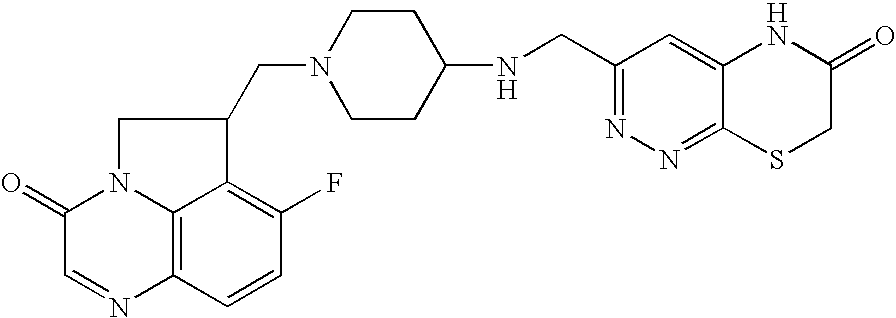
C1(=O)C=NC2=C3N1CC(CN1CCC(NCC4=NN=C5C(=C4)NC(=O)CS5)CC1)C3=C(F)C=C2
